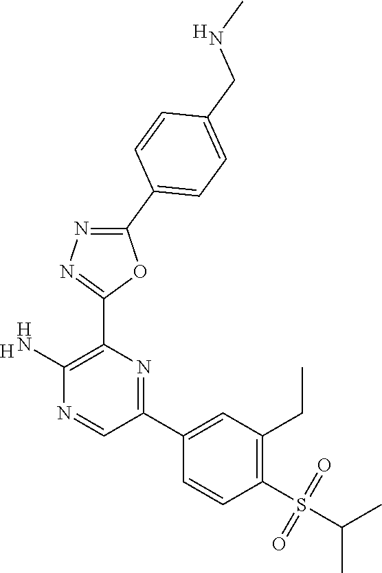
[H].C1(N)=C(C2=NN=C(C3=CC=C(CNC)C=C3)O2)N=C(C2=CC(CC)=C(S(C(C)C)(=O)=O)C=C2)C=N1.[H]
